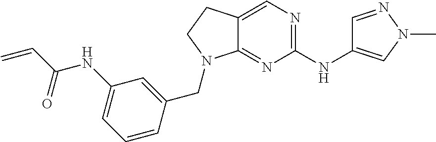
C=CC(NC1=CC=CC(CN2C3=NC(NC4=CN(C)N=C4)=NC=C3CC2)=C1)=O
